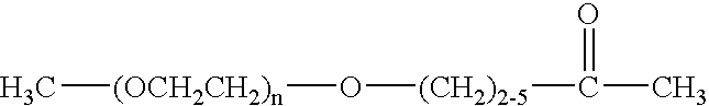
[(CH2)2-5](O[(OCH2CH2)n]C)C(C)=O
